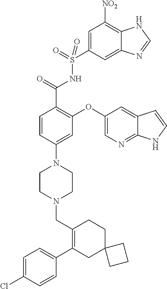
C1=C(Cl)C=CC(C2=C(CN3CCN(C4=CC(OC5=CN=C6C(=C5)C=CN6)=C(C(=O)NS(=O)(=O)C5=CC([NO2])=C6C(=C5)N=CN6)C=C4)CC3)CCC3(C2)CCC3)=C1
